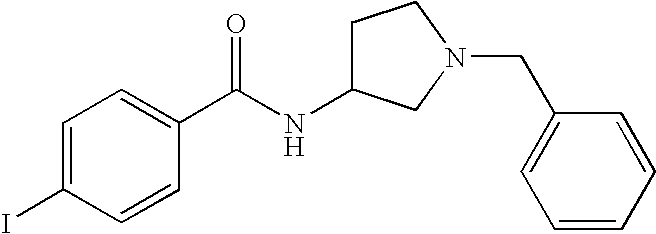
C1=C(I)C=CC(C(NC2CCN(CC3=CC=CC=C3)C2)=O)=C1
